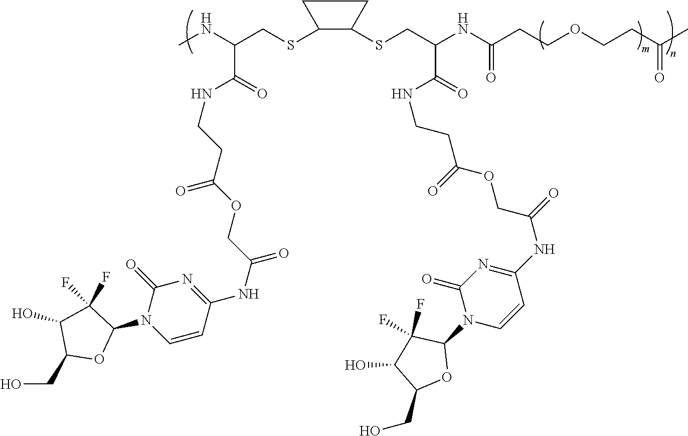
CNC(CSC1C(SCC(NC(CCOCCC(C)=O)=O)C(=O)NCCC(=O)OCC(=O)NC2=NC(=O)N(C3C(F)(F)C(O)C(CO)O3)C=C2)CC1)C(NCCC(=O)OCC(=O)NC1=NC(=O)N(C2C(F)(F)C(O)C(CO)O2)C=C1)=O
